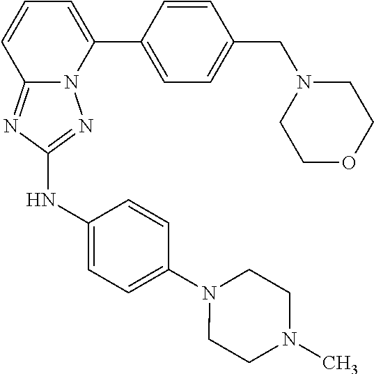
C1=CC(C2=CC=CC3=NC(NC4=CC=C(N5CCN(C)CC5)C=C4)=NN23)=CC=C1CN1CCOCC1
